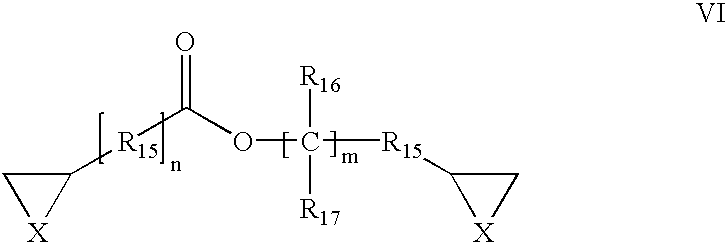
C1([R15]C(OC([R15]C2[X]C2)([R16])[R17])=O)C[X]1
